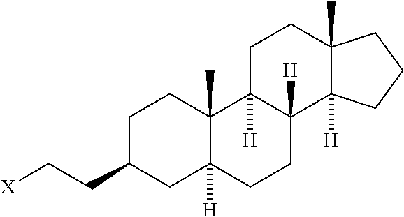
C1C(CC[X])CC2([H])C(C)(C1)C1([H])C([H])(CC2)C2([H])C(C)(CC1)CCC2
